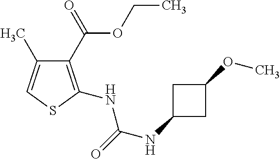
C1(C(=O)OCC)=C(NC(NC2CC(OC)C2)=O)SC=C1C
